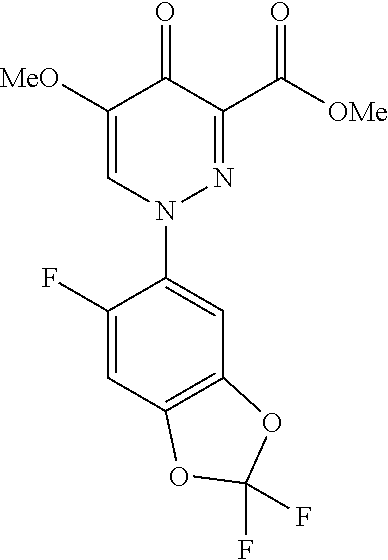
C1([MeO])=CN(C2=CC3=C(C=C2F)OC(F)(F)O3)N=C(C([OMe])=O)C1=O
